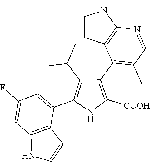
C1(C2=C(C)C=NC3=C2C=CN3)=C([COOH])NC(C2=CC(F)=CC3=C2C=CN3)=C1C(C)C
